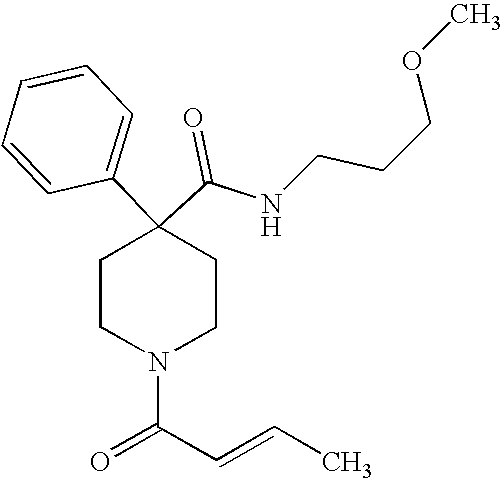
N(C(C1(C2=CC=CC=C2)CCN(C(C=CC)=O)CC1)=O)CCCOC
